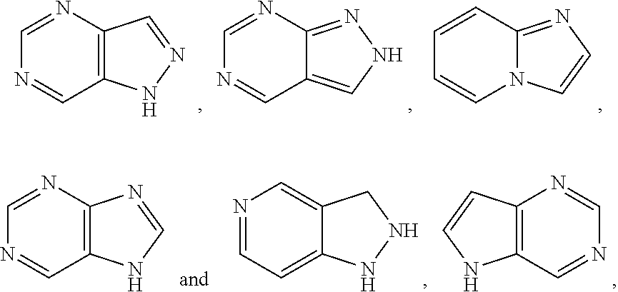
N1=CN=CC2=C1C=NN2.N1=CN=CC2=CNN=C12.C1=CC=CN2C1=NC=C2.N1=CN=CC2=C1N=CN2.C1=C2C(=CC=N1)NNC2.N1=CN=CC2=C1C=CN2
